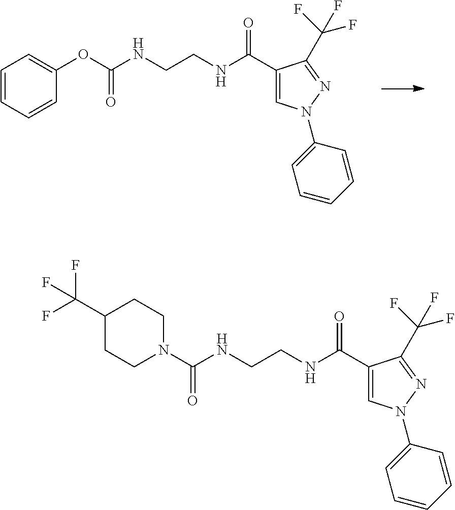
C1(C(F)(F)F)CCN(C(NCCNC(C2=CN(C3=CC=CC=C3)N=C2C(F)(F)F)=O)=O)CC1.C1=CC=CC(OC(NCCNC(C2=CN(C3=CC=CC=C3)N=C2C(F)(F)F)=O)=O)=C1
